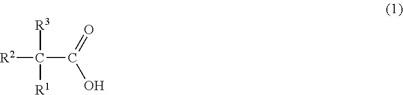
[R2]C([R3])([R1])C(=O)O
